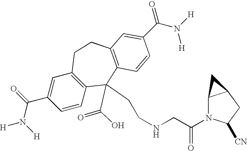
[H]N(C(C1=CC2=C(C=C1)C(CCNCC(N1C3C(CC1[CN])C3)=O)(C(O)=O)C1=C(CC2)C=C(C(N([H])[H])=O)C=C1)=O)[H]
